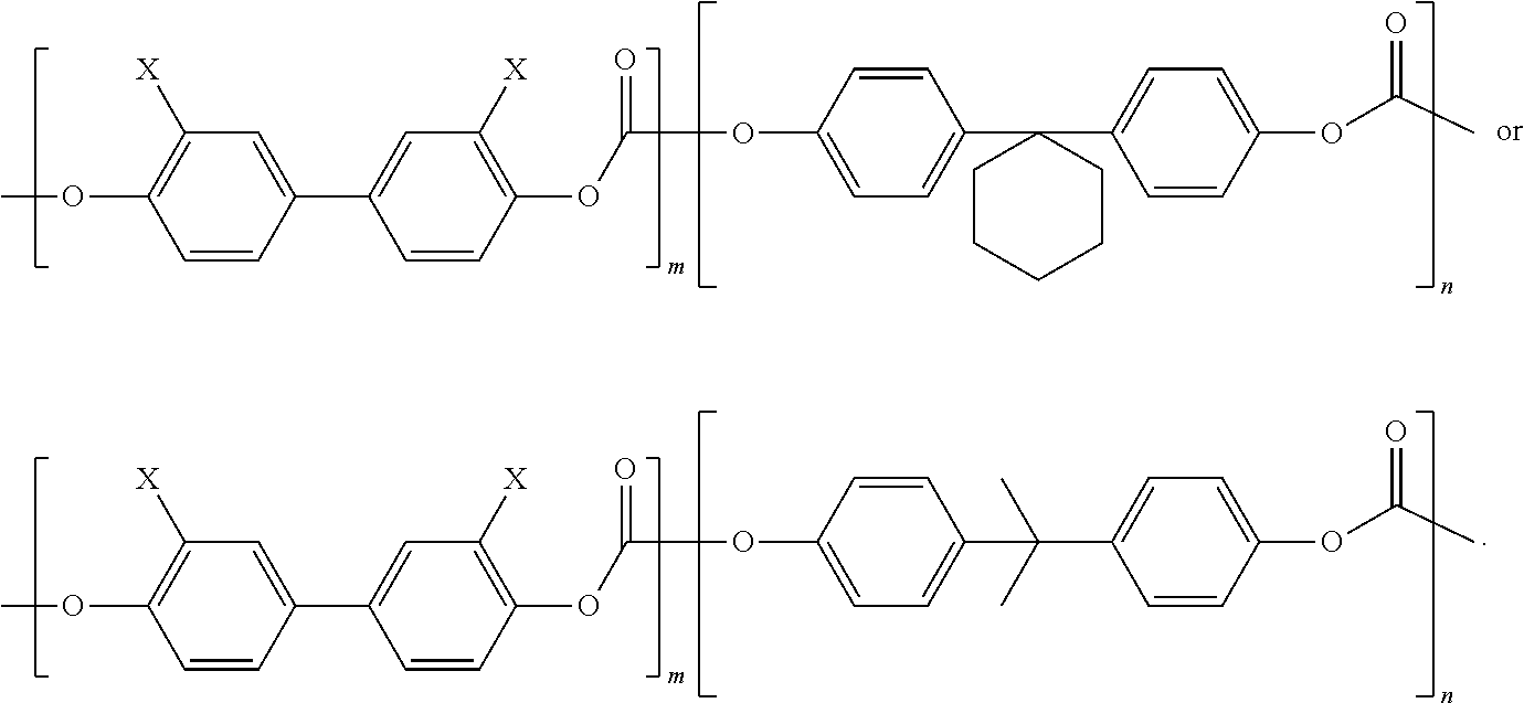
COC1=C([X])C=C(C2=CC([X])=C(OC(=O)OC3=CC=C(C4(C5=CC=C(OC(C)=O)C=C5)CCCCC4)C=C3)C=C2)C=C1.COC1=C([X])C=C(C2=CC([X])=C(OC(=O)OC3=CC=C(C(C4=CC=C(OC(C)=O)C=C4)(C)C)C=C3)C=C2)C=C1
